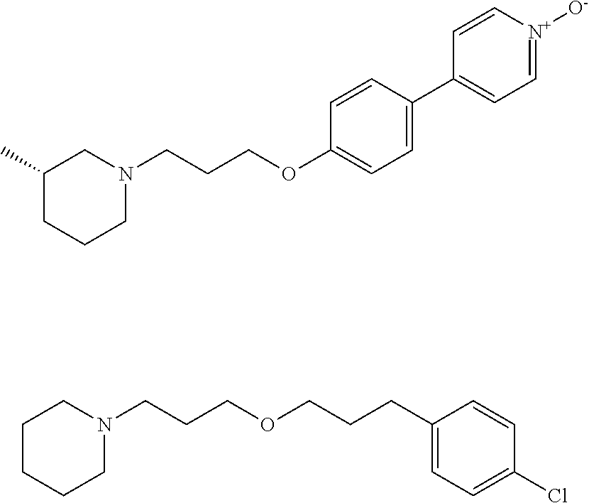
C1CCCN(CCCOCCCC2=CC=C(Cl)C=C2)C1.C1(C)CCCN(CCCOC2=CC=C(C3=CC=[N+]([O-])C=C3)C=C2)C1
